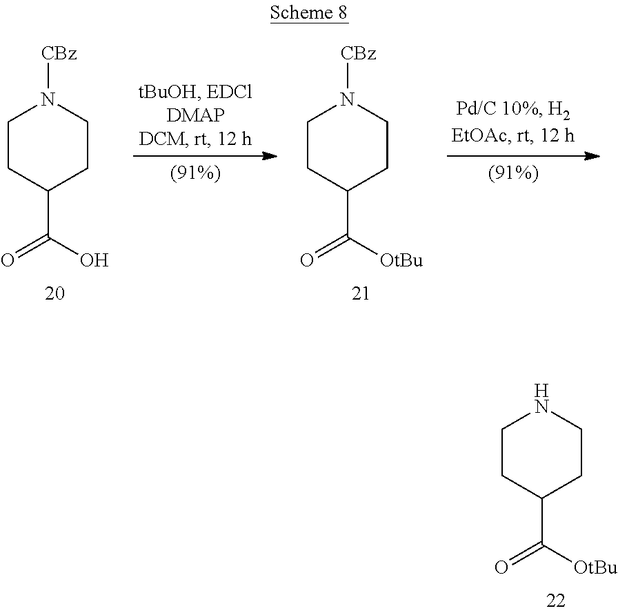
C1CC(C(=O)[OtBu])CCN1.C1CC(C(=O)O)CCN1[CBz].C1CC(C(=O)[OtBu])CCN1[CBz]
